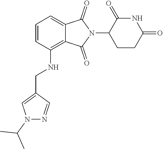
C1CC(=O)NC(=O)C1N1C(=O)C2=CC=CC(NCC3=CN(C(C)C)N=C3)=C2C1=O
